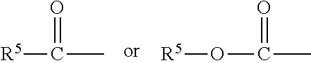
[R5]C(C)=O.[R5]OC(C)=O
